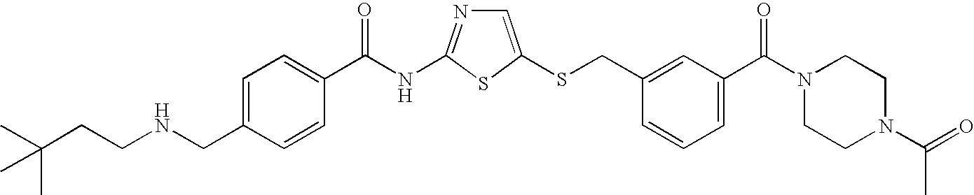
C1=C(SCC2=CC(C(N3CCN(C(=O)C)CC3)=O)=CC=C2)SC(NC(=O)C2=CC=C(CNCCC(C)(C)C)C=C2)=N1
